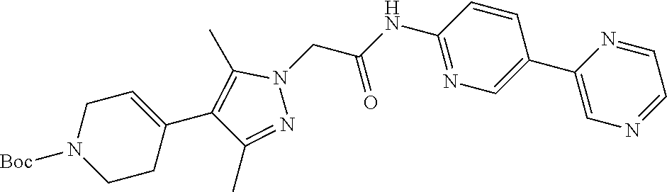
C1(C2=CN=C(NC(=O)CN3C(C)=C(C4=CCN([Boc])CC4)C(C)=N3)C=C2)=CN=CC=N1
